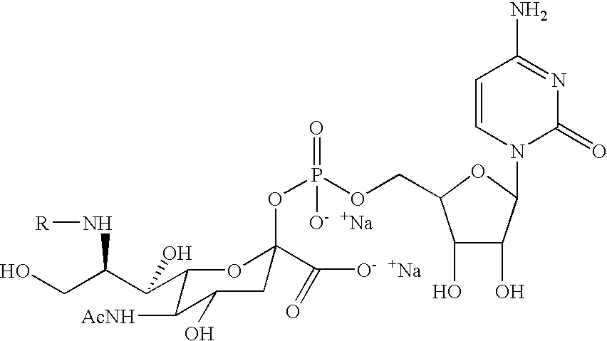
C1(C(C(CO)N[R])O)C([AcNH])C(O)CC(C([O-])=O)(OP(OCC2C(O)C(O)C(N3C(=O)N=C(N)C=C3)O2)(=O)[O-])O1.[Na].[Na]
